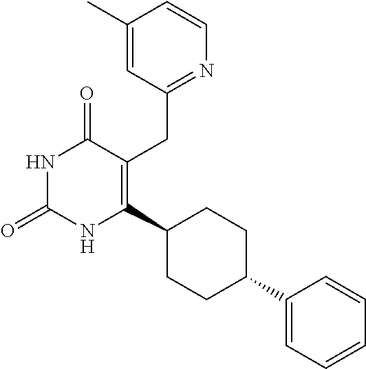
C1(C)=CC(CC2=C(C3CCC(C4=CC=CC=C4)CC3)NC(=O)NC2=O)=NC=C1
